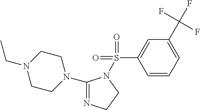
C1(N2CCN(CC)CC2)=NCCN1S(C1=CC(C(F)(F)F)=CC=C1)(=O)=O
